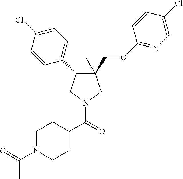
C1(C)(COC2=NC=C(Cl)C=C2)C(C2=CC=C(Cl)C=C2)CN(C(=O)C2CCN(C(C)=O)CC2)C1
